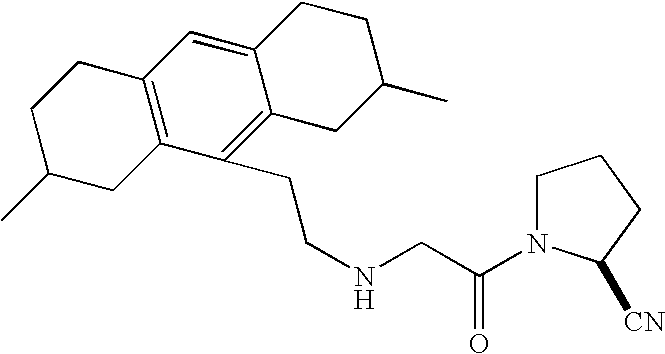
C(NCC(=O)N1CCCC1[CN])CC1=C2C(=CC3=C1CC(C)CC3)CCC(C)C2
